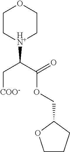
C1C[HN+](C(C[COO-])C(OCC2OCCC2)=O)CCO1
